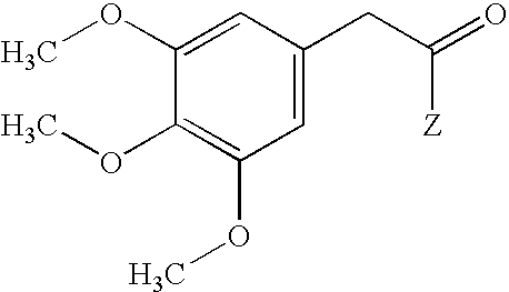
COC1=CC(CC(=O)[Z])=CC(OC)=C1OC
